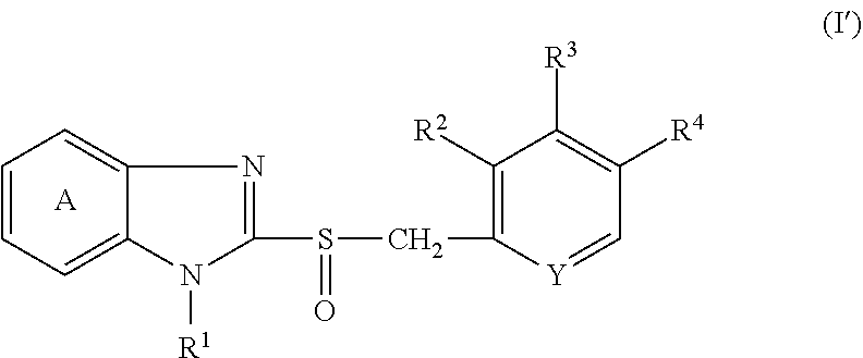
C1=CC=C2C(=C1)N=C(S(=O)CC1=C([R2])C([R3])=C([R4])C=[Y]1)N2[R1].[A]
